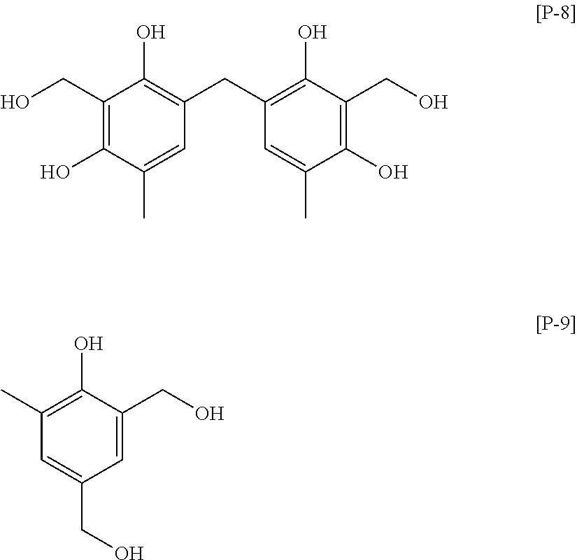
C1(CO)=C(O)C(C)=CC(CC2=C(O)C(CO)=C(O)C(C)=C2)=C1O.CC1=C(O)C(CO)=CC(CO)=C1
